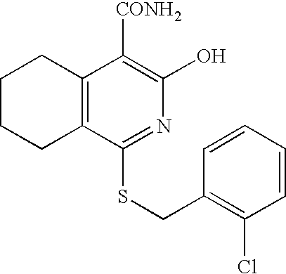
C1CCC2=C(C1)C([CONH2])=C(O)N=C2SCC1=C(Cl)C=CC=C1
